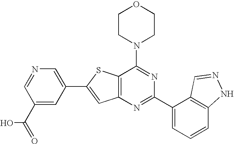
C1CN(C2=NC(C3=CC=CC4=C3C=NN4)=NC3=C2SC(C2=CN=CC(C(=O)O)=C2)=C3)CCO1
